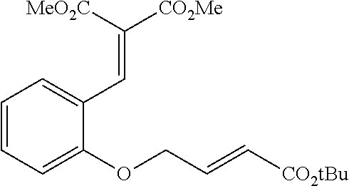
C1=CC=C(OCC=C[CO2tBu])C(C=C([CO2Me])[MeO2C])=C1
